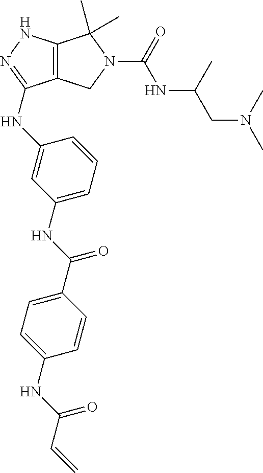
C12=C(NN=C1NC1=CC(NC(C3=CC=C(NC(C=C)=O)C=C3)=O)=CC=C1)C(C)(C)N(C(NC(CN(C)C)C)=O)C2
